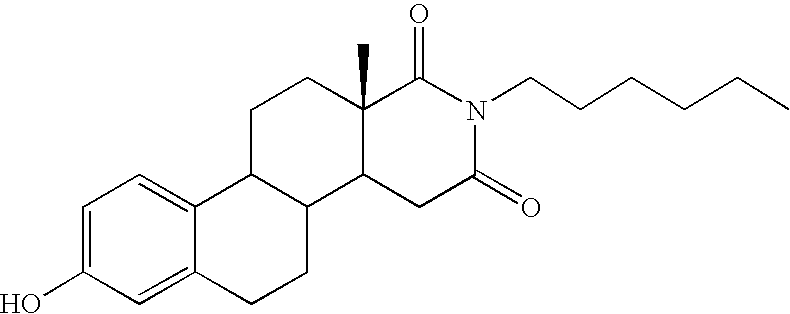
OC1=CC=C2C(=C1)CCC1C2CCC2(C)C1CC(=O)N(CCCCCC)C2=O
